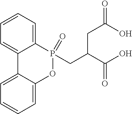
C1=CC=C2C(=C1)C1=CC=CC=C1OP2(CC(C(O)=O)CC(O)=O)=O
